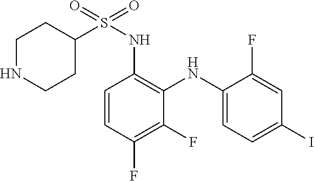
C1=CC(F)=C(F)C(NC2=CC=C(I)C=C2F)=C1NS(=O)(=O)C1CCNCC1
